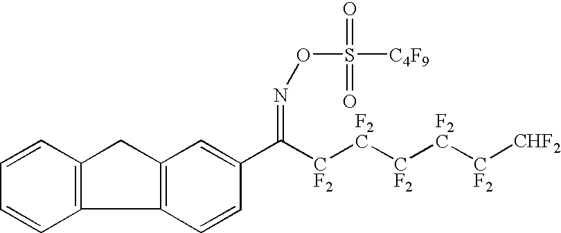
C1=CC=CC2=C1CC1=C2C=CC(C(=NOS(=O)(=O)[C4F9])[CF2][F2C][CF2][F2C][CF2][CHF2])=C1
